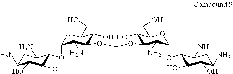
C1C(N)C(O)C(O)C(OC2OC(CO)C(O)C(OCOC3C(N)C(OC4C(O)C(O)C(N)CC4N)OC(CO)C3O)C2N)C1N
